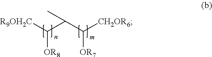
[R9OH2C]C([OR8])C(C)C([CH2OR6])[OR7]
